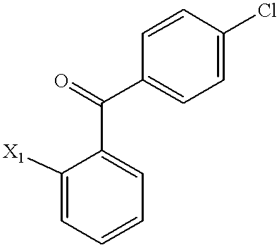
C1([X1])=CC=CC=C1C(=O)C1=CC=C(Cl)C=C1
